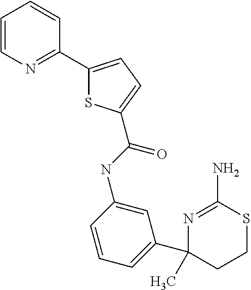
C(=O)(NC1=CC(C2(C)CCSC(N)=N2)=CC=C1)C1=CC=C(C2=NC=CC=C2)S1
